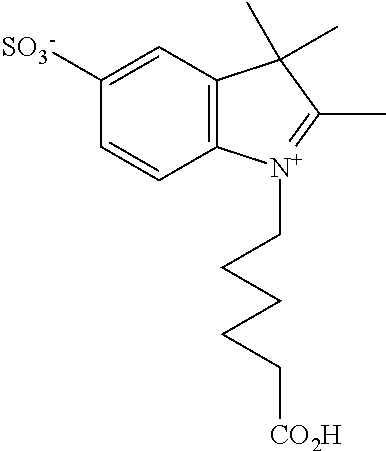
C12=C(C=C([SO3-])C=C1)C(C)(C)C(C)=[N+]2CCCCC[CO2H]
